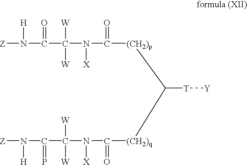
[Z]N([H])C(=O)C([W])([W])N([X])C(=O)[(CH2)p]C([(CH2)q]C(N(C(C(N([Z])[H])=P)([W])[W])[X])=O)[T][Y]
